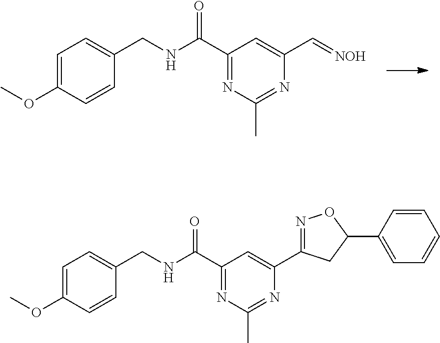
C1=CC(CNC(C2=NC(C)=NC(C=[NOH])=C2)=O)=CC=C1OC.C1=CC(CNC(C2=NC(C)=NC(C3=NOC(C4=CC=CC=C4)C3)=C2)=O)=CC=C1OC
